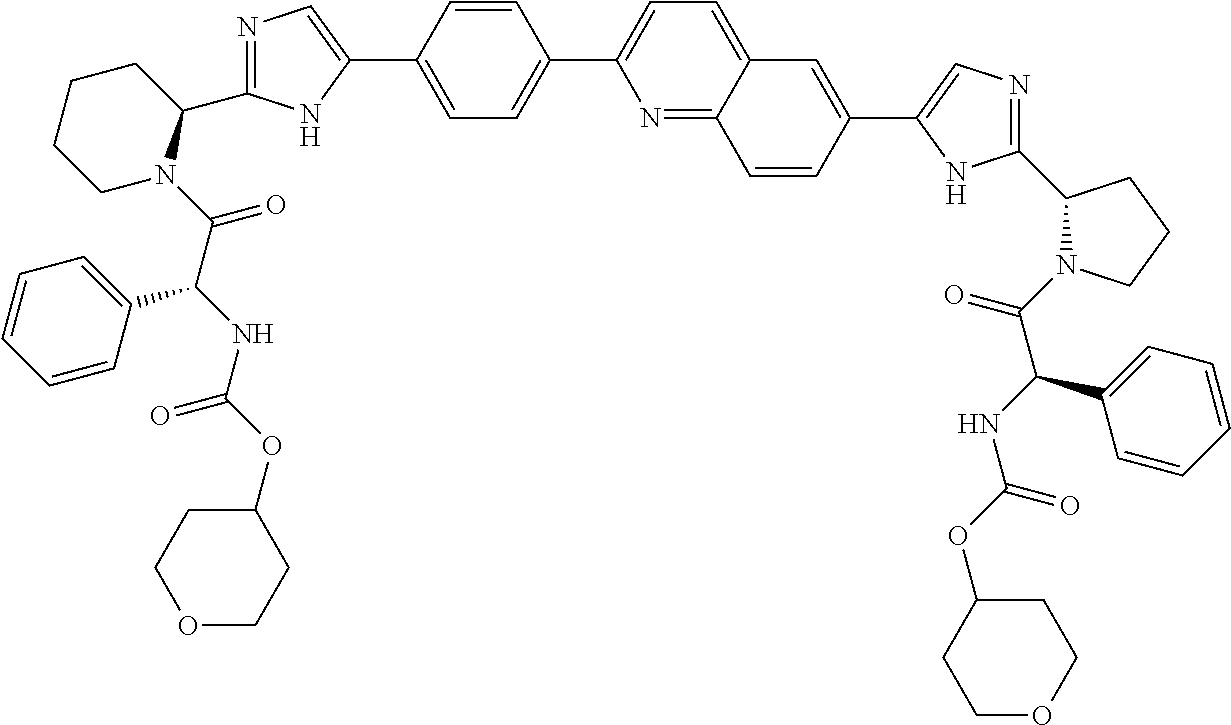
C1=C(C2=CN=C(C3N(C(C(NC(OC4CCOCC4)=O)C4=CC=CC=C4)=O)CCCC3)N2)C=CC(C2=CC=C3C(=N2)C=CC(C2=CN=C(C4N(C(C(NC(OC5CCOCC5)=O)C5=CC=CC=C5)=O)CCC4)N2)=C3)=C1
